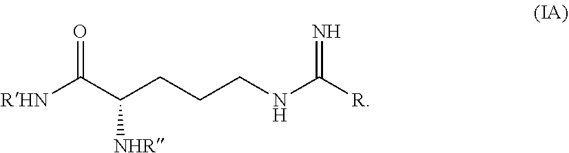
[RHN]C(C(CCCNC([R])=N)[NHR])=O
